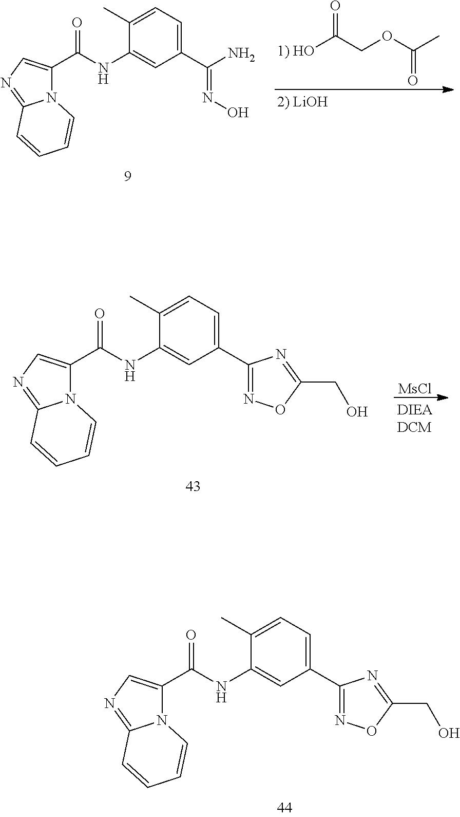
N12C(C(NC3=CC(C(=NO)N)=CC=C3C)=O)=CN=C1C=CC=C2.[1) HO]C(COC(C)=O)=O.N12C(C(NC3=CC(C4=NOC(CO)=N4)=CC=C3C)=O)=CN=C1C=CC=C2.[MsCl].N12C(C(NC3=CC(C4=NOC(CO)=N4)=CC=C3C)=O)=CN=C1C=CC=C2
